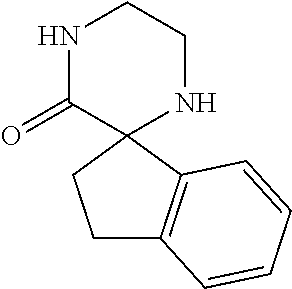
N1C(=O)C2(NCC1)CCC1=C2C=CC=C1
